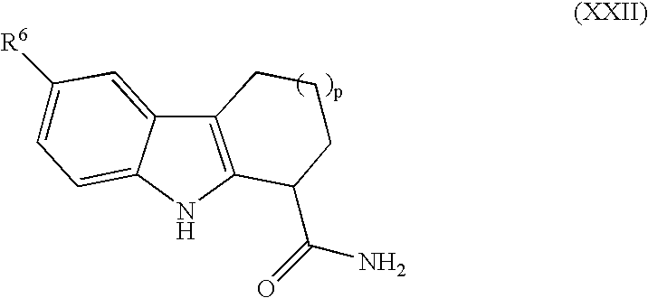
C12=C(NC3=CC=C([R6])C=C13)C(C(N)=O)CCC2
